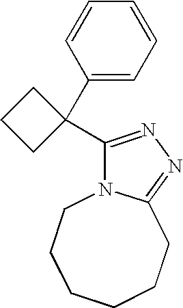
C1(C2(C3=NN=C4N3CCCCCC4)CCC2)=CC=CC=C1
